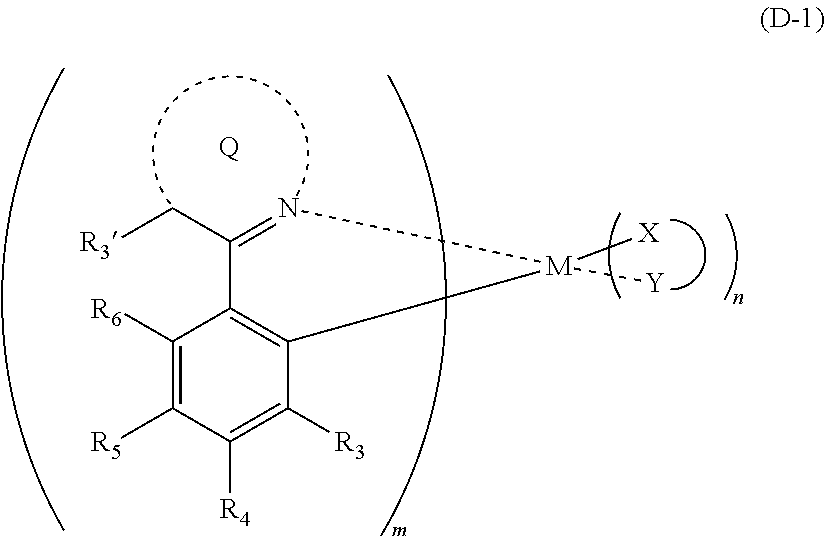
C1([R6])=C([R5])C([R4])=C([R3])C2=C1C(C[R3])=N[M]2([Y])[X].[Q]
